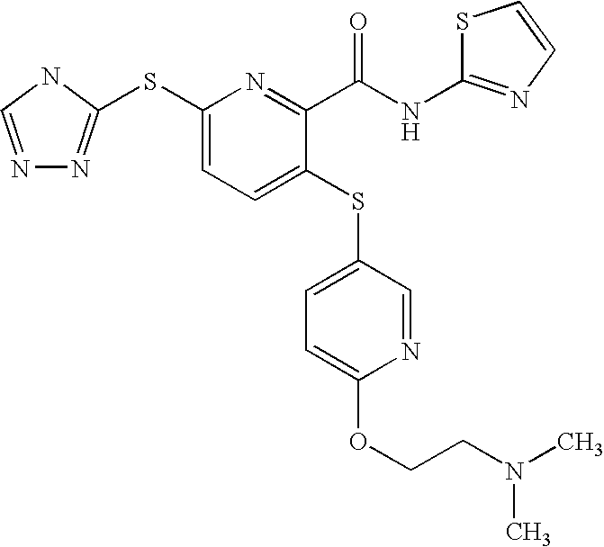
N1=CNC(SC2=CC=C(SC3=CC=C(OCCN(C)C)N=C3)C(C(NC3=NC=CS3)=O)=N2)=N1
